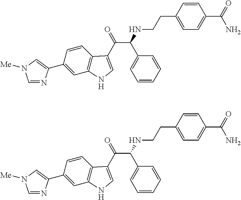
C1(C2=CN([Me])C=N2)=CC2=C(C=C1)C(C(=O)C(C1=CC=CC=C1)NCCC1=CC=C(C(N)=O)C=C1)=CN2.C1(C2=CN([Me])C=N2)=CC2=C(C=C1)C(C(=O)C(C1=CC=CC=C1)NCCC1=CC=C(C(N)=O)C=C1)=CN2
